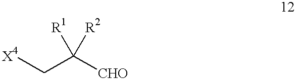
[X4]CC([CHO])([R2])[R1]
